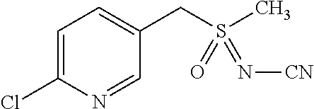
C1=C(Cl)N=CC(CS(C)(=O)=N[CN])=C1
